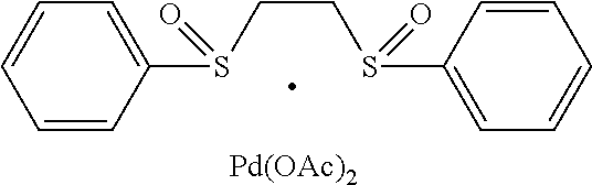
C1=CC(S(CCS(C2=CC=CC=C2)=O)=O)=CC=C1.[Pd(OAc)2]
